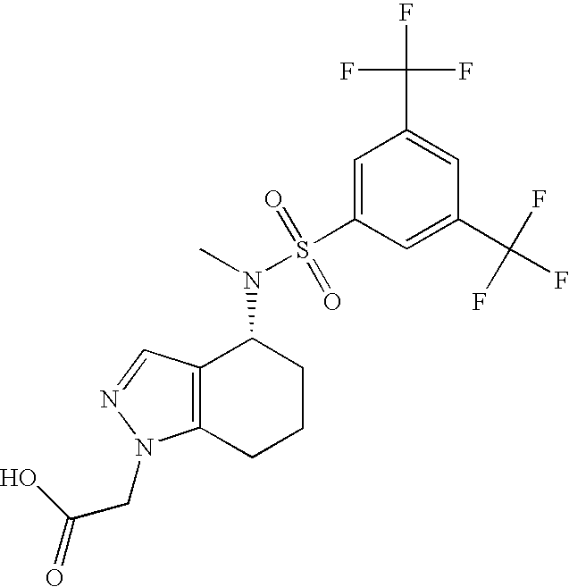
C1(C(F)(F)F)=CC(S(=O)(=O)N(C2C3=C(CCC2)N(CC(O)=O)N=C3)C)=CC(C(F)(F)F)=C1
